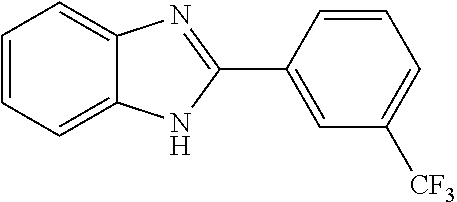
C1=CC=C2C(=C1)N=C(C1=CC([CF3])=CC=C1)N2
